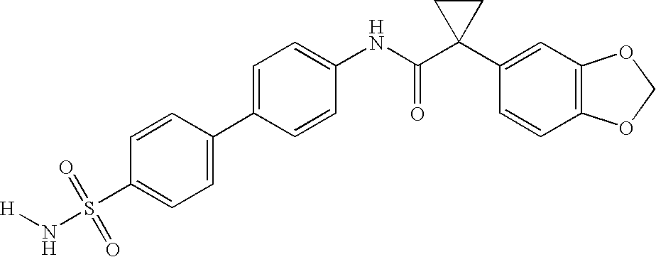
C1(NC(C2(C3=CC4=C(C=C3)OCO4)CC2)=O)=CC=C(C2=CC=C(S(=O)(=O)N[H])C=C2)C=C1
